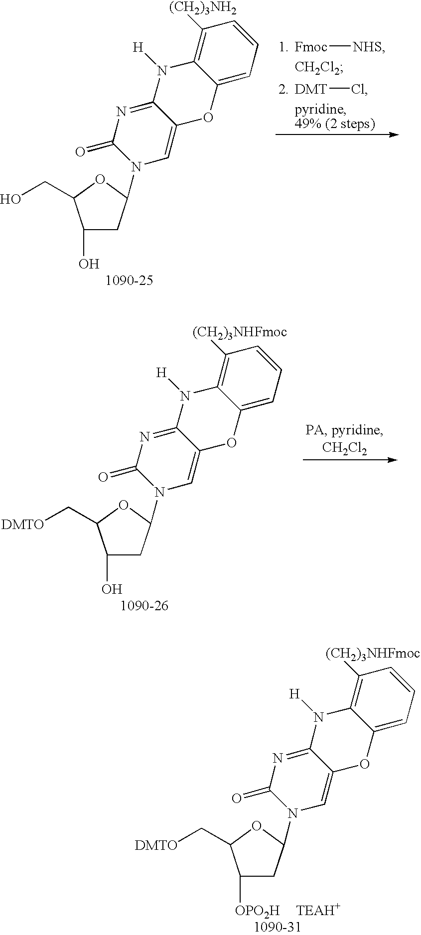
C1(O)CC(N2C=C3C(=NC2=O)N([H])C2=C([(CH2)3NH2])C=CC=C2O3)OC1CO.[Fmoc][NHS].[DMT]Cl.C1(O)CC(N2C=C3C(=NC2=O)N([H])C2=C([(CH2)3NHFmoc])C=CC=C2O3)OC1C[DMTO].C1([OPO2H])CC(N2C=C3C(=NC2=O)N([H])C2=C([(CH2)3NHFmoc])C=CC=C2O3)OC1C[DMTO]
